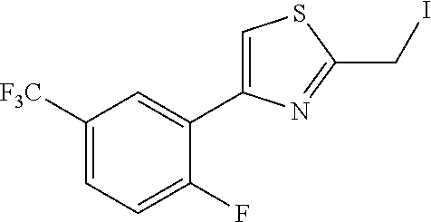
C1([F3C])=CC=C(F)C(C2=CSC(CI)=N2)=C1
